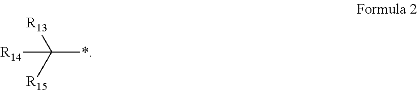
[R14]C(*)([R13])[R15]
